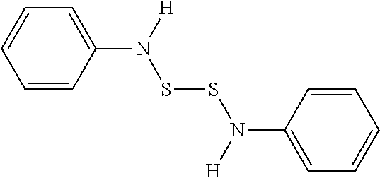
C1=CC(N([H])SSN(C2=CC=CC=C2)[H])=CC=C1
